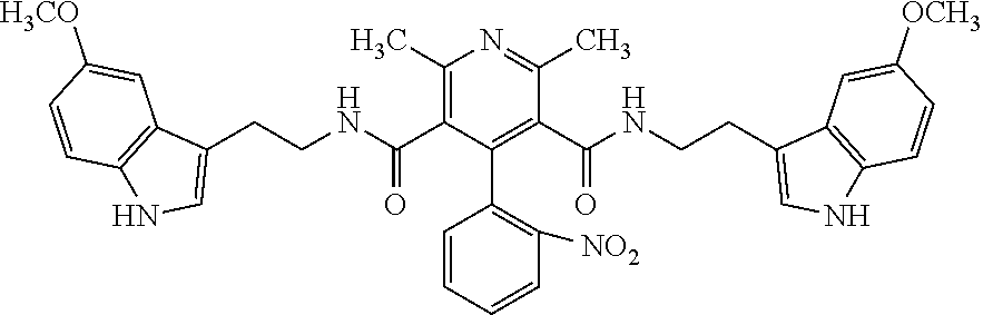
N1=C(C)C(C(NCCC2=CNC3=C2C=C([OCH3])C=C3)=O)=C(C2=C([NO2])C=CC=C2)C(C(NCCC2=CNC3=C2C=C([H3CO])C=C3)=O)=C1C
